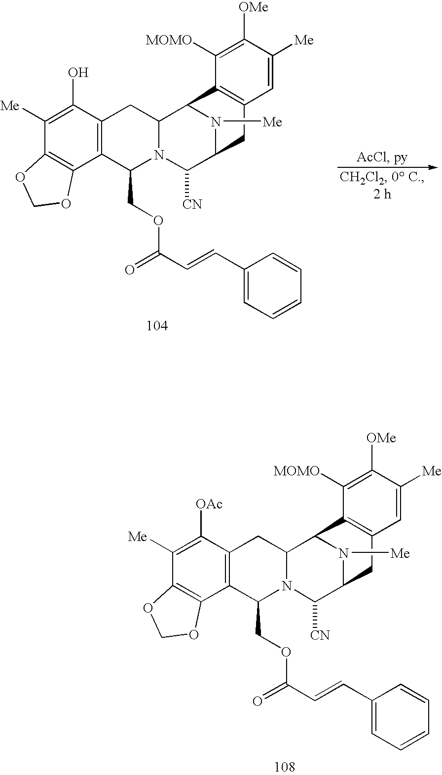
C1([Me])=C(O)C2=C(C3=C1OCO3)C(COC(C=CC1=CC=CC=C1)=O)N1C(C2)C2N([Me])C(C1[CN])CC1=C2C([MOMO])=C([OMe])C([Me])=C1.C1([Me])=C([OAc])C2=C(C3=C1OCO3)C(COC(C=CC1=CC=CC=C1)=O)N1C(C2)C2N([Me])C(C1[CN])CC1=C2C([MOMO])=C([OMe])C([Me])=C1
